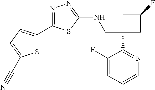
C1(CNC2=NN=C(C3=CC=C(C#N)S3)S2)(C2=NC=CC=C2F)CC(F)C1
